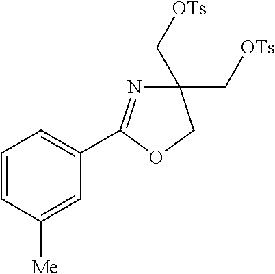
C1=CC([Me])=CC(C2=NC(C[OTs])(C[OTs])CO2)=C1
